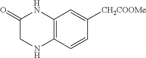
C1(=O)CNC2=C(N1)C=C([CH2COOMe])C=C2
